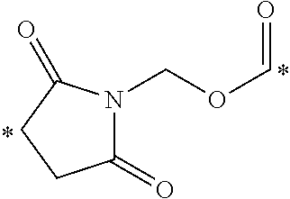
N1(COC=O)C(=O)CCC1=O
